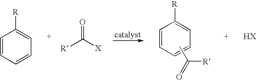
C1=CC=CC=C1[R].[R]C([X])=O.C1=CC=CC=C1[R].CC([R])=O
